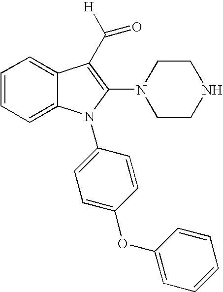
C1=CC=C2C(=C1)C(C([H])=O)=C(N1CCNCC1)N2C1=CC=C(OC2=CC=CC=C2)C=C1
